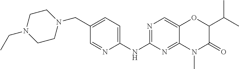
C1(NC2=NC=C3C(=N2)N(C)C(=O)C(C(C)C)O3)=CC=C(CN2CCN(CC)CC2)C=N1
